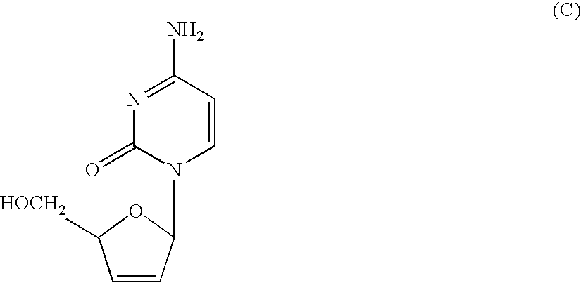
C1=CC(N2C=CC(N)=NC2=O)OC1[HOCH2]
